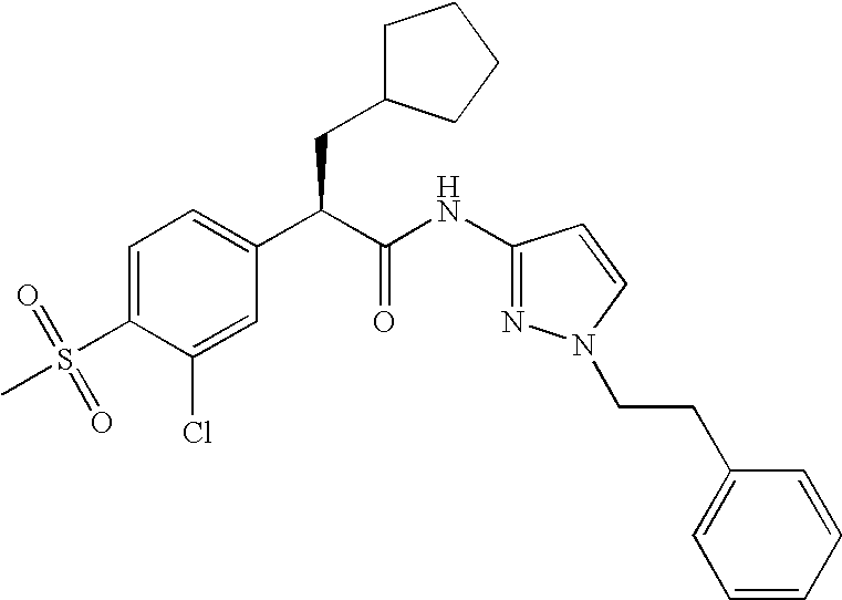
C1=C(S(=O)(C)=O)C(Cl)=CC(C(C(NC2=NN(CCC3=CC=CC=C3)C=C2)=O)CC2CCCC2)=C1
